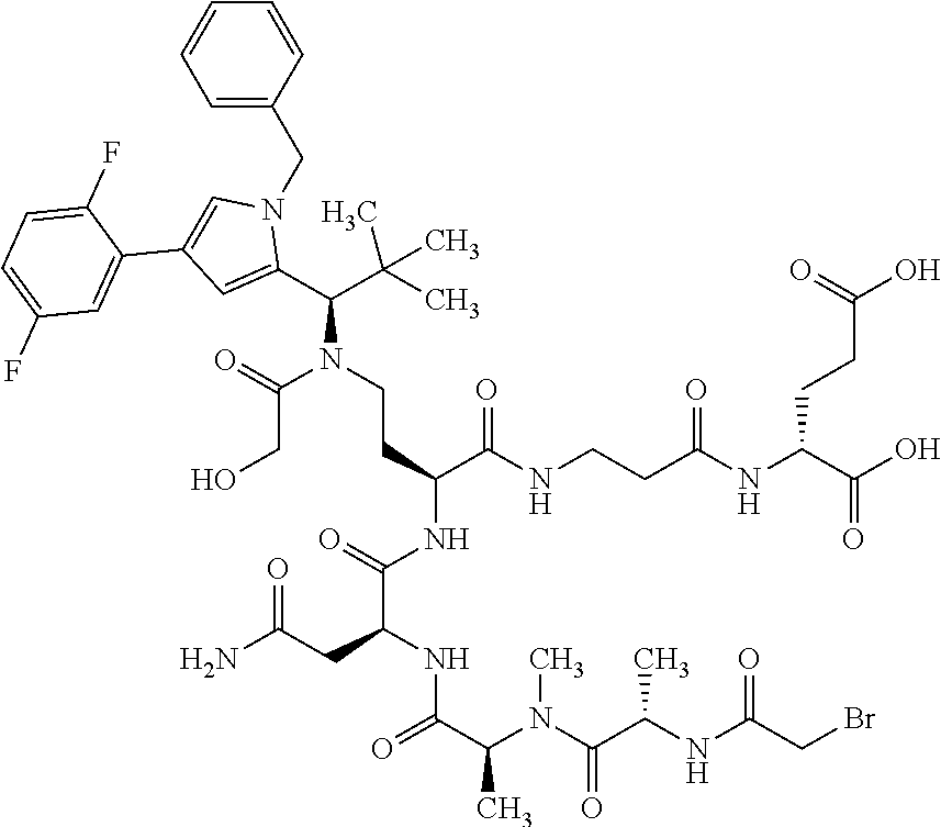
C(N(C(CO)=O)CCC(C(NCCC(NC(CCC(=O)O)C(=O)O)=O)=O)NC(C(NC(C(C)N(C(=O)C(C)NC(=O)CBr)C)=O)CC(N)=O)=O)(C(C)(C)C)C1=CC(C2=CC(F)=CC=C2F)=CN1CC1=CC=CC=C1
